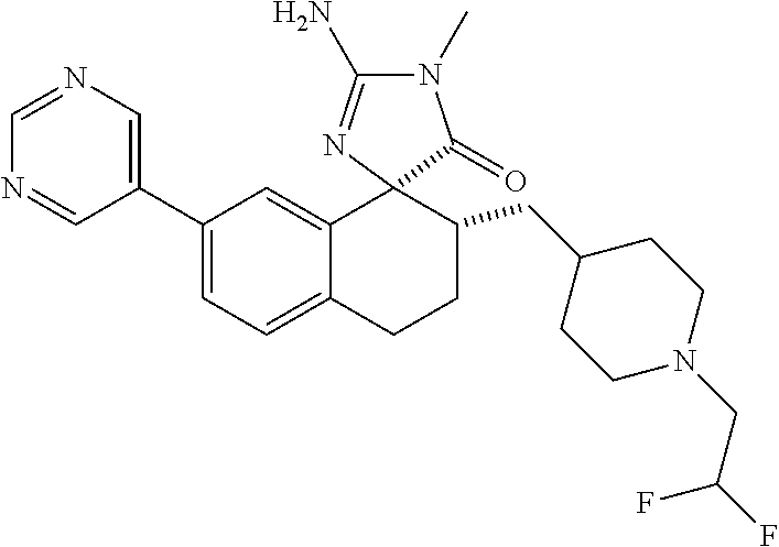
C1(C2=CN=CN=C2)=CC=C2C(=C1)C1(C(CC3CCN(CC(F)F)CC3)CC2)N=C(N)N(C)C1=O
